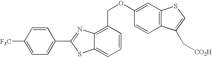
C1=CC([F3C])=CC=C1C1=NC2=C(COC3=CC4=C(C=C3)C(C[CO2H])=CS4)C=CC=C2S1
